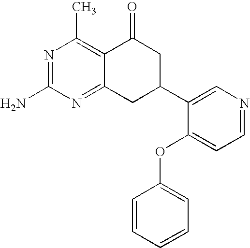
C12=NC(N)=NC(C)=C1C(=O)CC(C1=CN=CC=C1OC1=CC=CC=C1)C2
